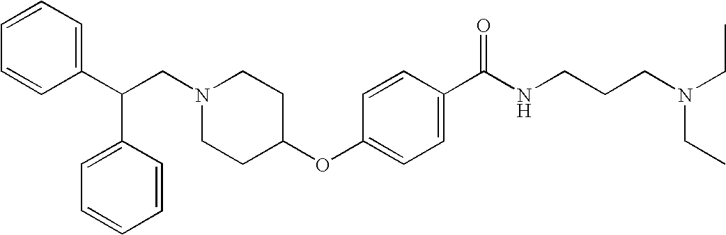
N1(CC(C2=CC=CC=C2)C2=CC=CC=C2)CCC(OC2=CC=C(C(NCCCN(CC)CC)=O)C=C2)CC1
